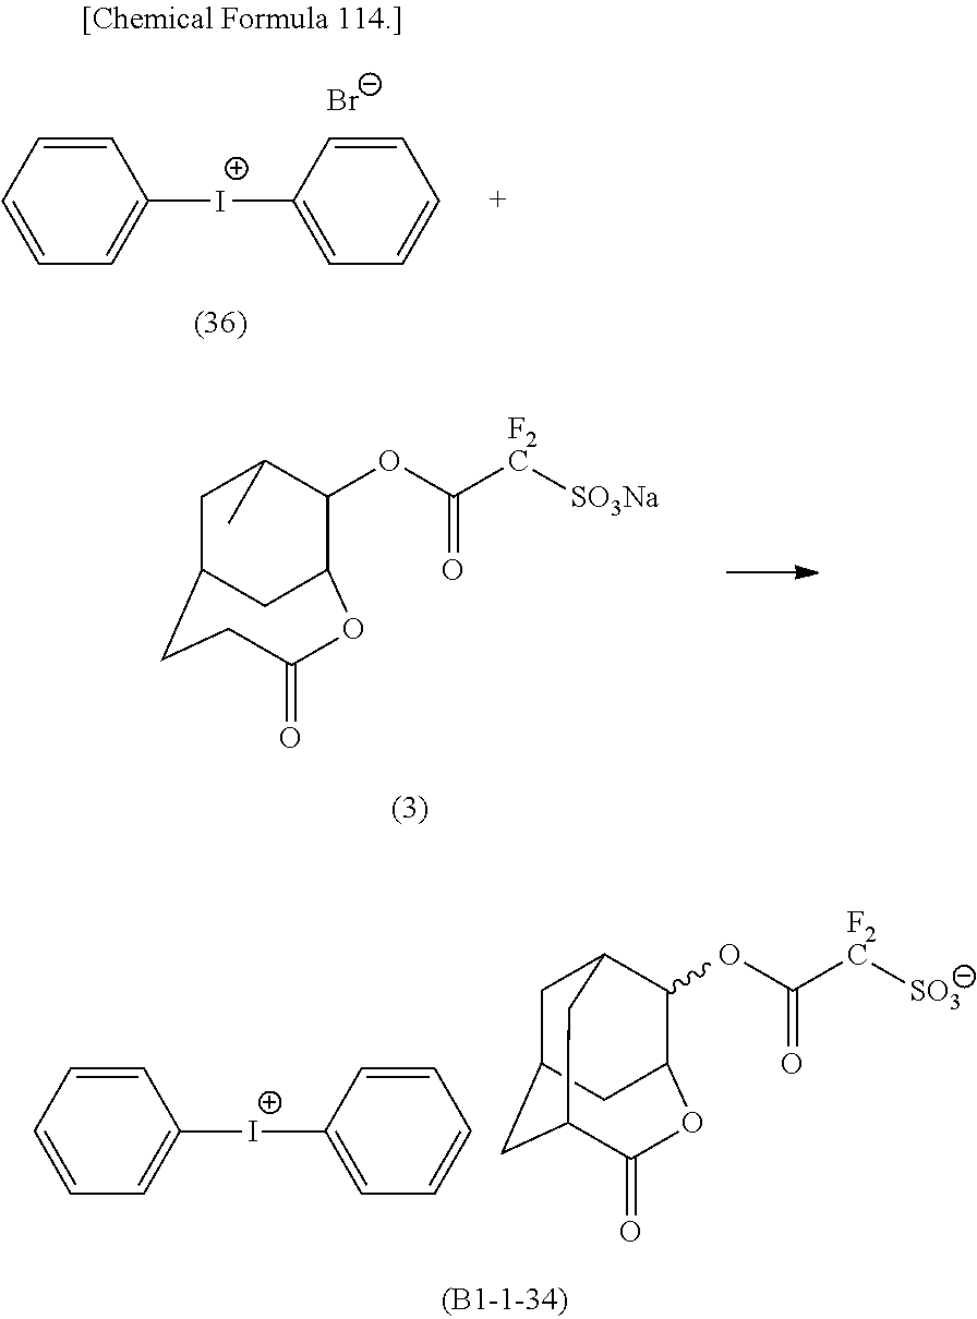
C1C2CCC(=O)OC(C(OC([F2C][SO3Na])=O)C1C)C2.C1C2CC3C(=O)OC(C(OC([F2C][SO3])=O)C1C3)C2.C1=CC=CC=C1[I+]C1=CC=CC=C1.[Br-].C1=CC=CC=C1[I+]C1=CC=CC=C1
